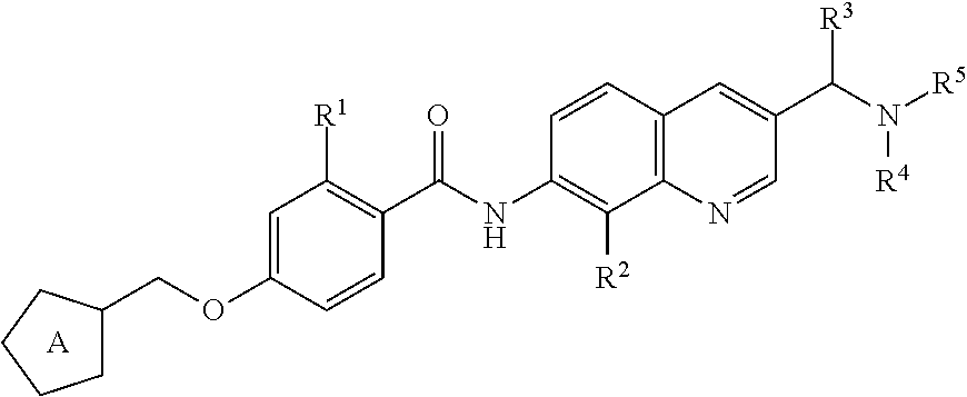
C1=C(OCC2CCCC2)C=CC(C(NC2=C([R2])C3=C(C=C2)C=C(C(N([R5])[R4])[R3])C=N3)=O)=C1[R1].[A]
